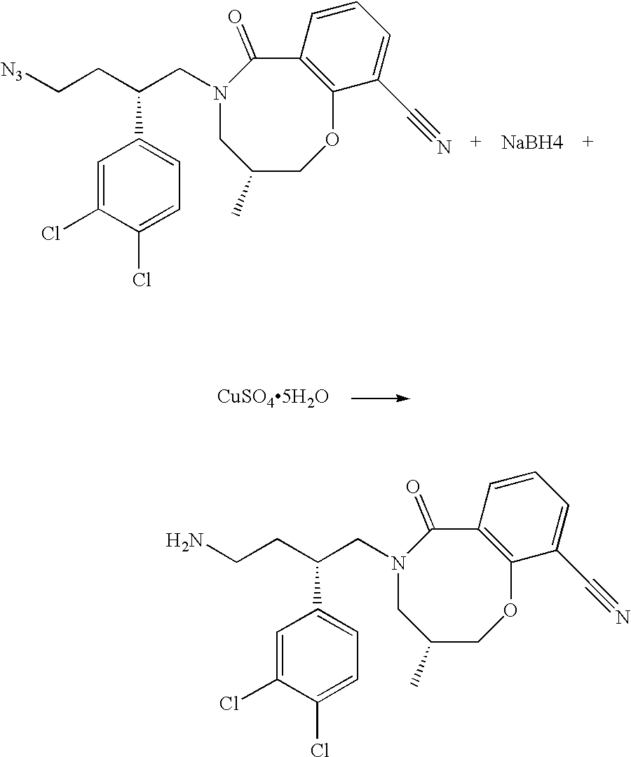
C1=C(Cl)C(Cl)=CC=C1C(CN1CC(C)COC2=C(C1=O)C=CC=C2C#N)CC[N3].[NaBH4].[CuSO45H2O].C1=C(Cl)C(Cl)=CC=C1C(CN1CC(C)COC2=C(C1=O)C=CC=C2C#N)CCN
